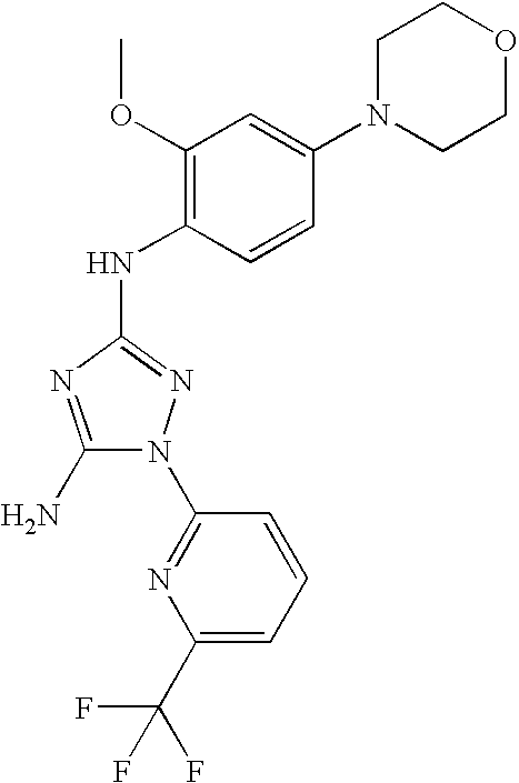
C1(N)=NC(NC2=C(OC)C=C(N3CCOCC3)C=C2)=NN1C1=NC(C(F)(F)F)=CC=C1
